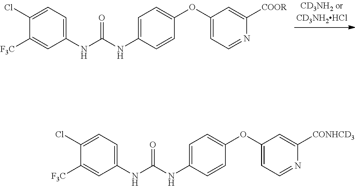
C1(Cl)=CC=C(NC(NC2=CC=C(OC3=CC=NC([COOR])=C3)C=C2)=O)C=C1[F3C].C1(Cl)=CC=C(NC(NC2=CC=C(OC3=CC=NC([CONHCD3])=C3)C=C2)=O)C=C1[F3C]
